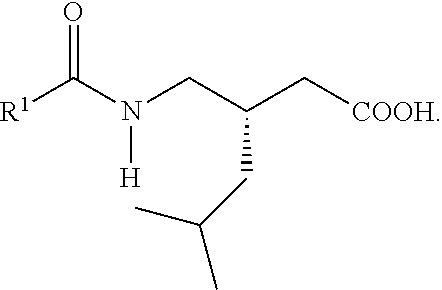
[R1]C(N(CC(C[COOH])CC(C)C)[H])=O
